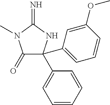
C1(=O)C(C2=CC=CC=C2)(C2=CC=CC(OC)=C2)NC(=N)N1C
